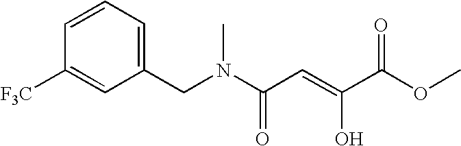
C1([F3C])=CC(CN(C(C=C(C(OC)=O)O)=O)C)=CC=C1
